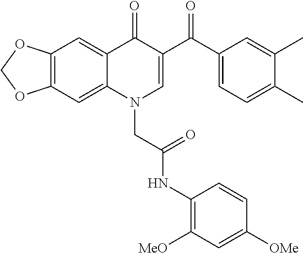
C12=C(C=C3C(=C1)C(=O)C(C(C1=CC=C(C)C(C)=C1)=O)=CN3CC(NC1=C([MeO])C=C([OMe])C=C1)=O)OCO2
